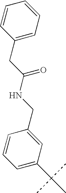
C1=C(C(C)(C)C)C=C(CNC(=O)CC2=CC=CC=C2)C=C1
